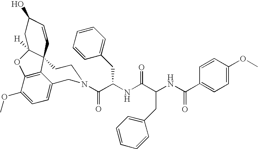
C1(OC)=CC=C2C3=C1OC1([H])C3(CCN(C(C(NC(=O)C(NC(=O)C3=CC=C(OC)C=C3)CC3=CC=CC=C3)CC3=CC=CC=C3)=O)C2)C=CC(O)C1
